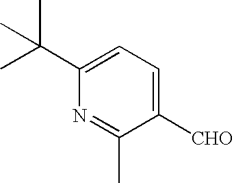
[CHO]C1=CC=C(C(C)(C)C)N=C1C
